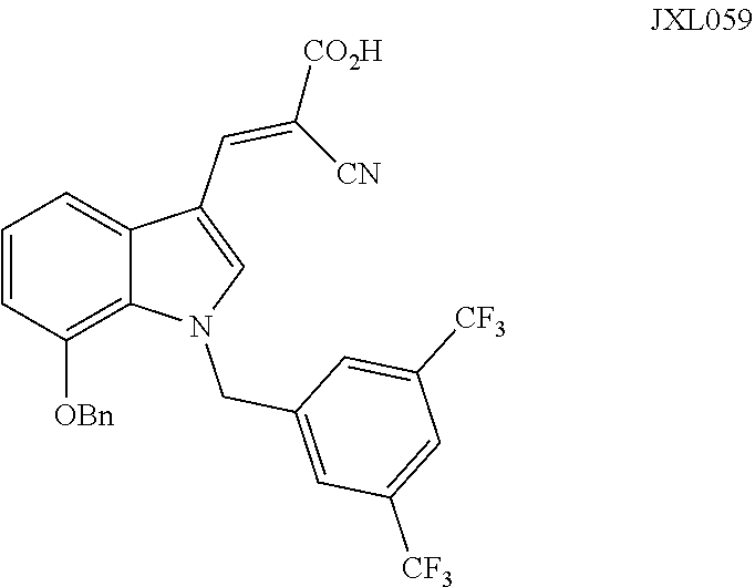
C1=CC([OBn])=C2C(=C1)C(C=C([CO2H])[CN])=CN2CC1=CC([CF3])=CC([CF3])=C1
